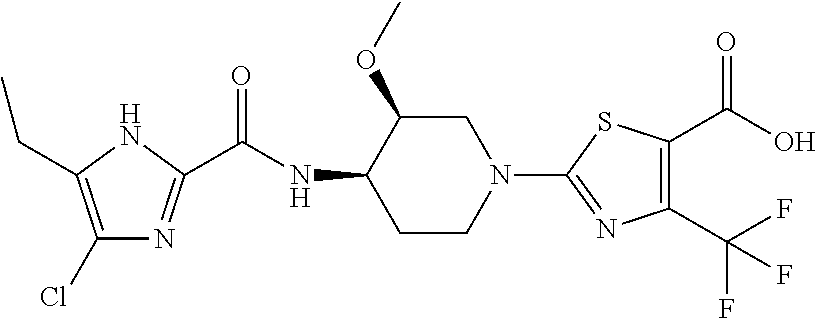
C1(Cl)=C(CC)NC(C(NC2CCN(C3=NC(C(F)(F)F)=C(C(O)=O)S3)CC2OC)=O)=N1
